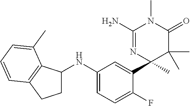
C1C(NC2=CC=C(F)C(C3(C)C(C)(C)C(=O)N(C)C(N)=N3)=C2)C2=C(C1)C=CC=C2C
